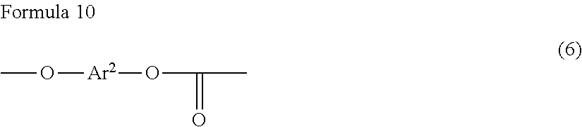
CO[Ar2]OC(=O)C
